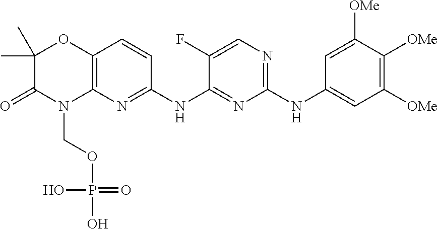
C1(F)=CN=C(NC2=CC([OMe])=C([OMe])C([OMe])=C2)N=C1NC1=NC2=C(C=C1)OC(C)(C)C(=O)N2COP(O)(=O)O
